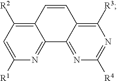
C12=C([R2])C=C([R1])N=C1C1=NC([R4])=NC([R3])=C1C=C2
